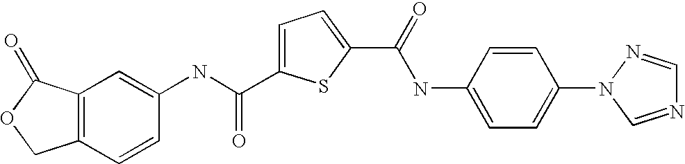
C1=C(C(NC2=CC3=C(C=C2)COC3=O)=O)SC(C(=O)NC2=CC=C(N3C=NC=N3)C=C2)=C1
